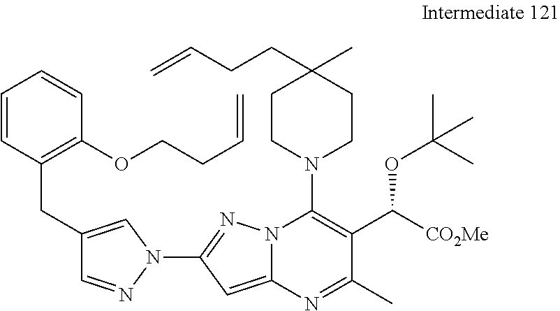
N1(C2=NN3C(=C2)N=C(C)C(C([CO2Me])OC(C)(C)C)=C3N2CCC(CCC=C)(C)CC2)C=C(CC2=C(OCCC=C)C=CC=C2)C=N1
